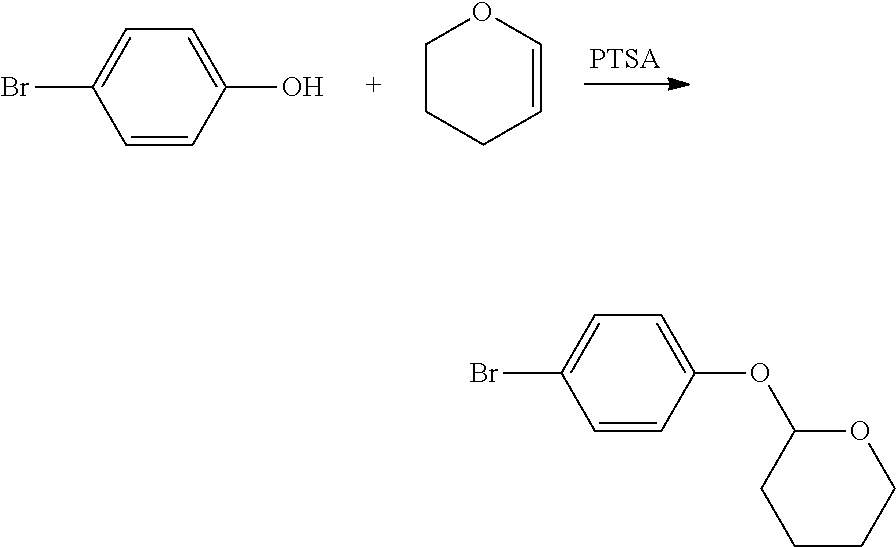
C1=CC(O)=CC=C1Br.C1CCC=CO1.C1=CC(OC2CCCCO2)=CC=C1Br
